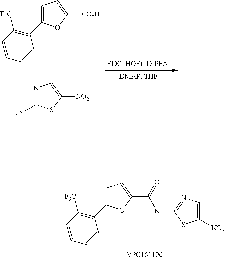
C1=C(C2=C([F3C])C=CC=C2)OC(C(=O)NC2=NC=C([NO2])S2)=C1.N1=C(N)SC([NO2])=C1.C1=C(C2=C([F3C])C=CC=C2)OC([CO2H])=C1
